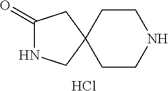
C1CNCCC12CC(=O)NC2.Cl
